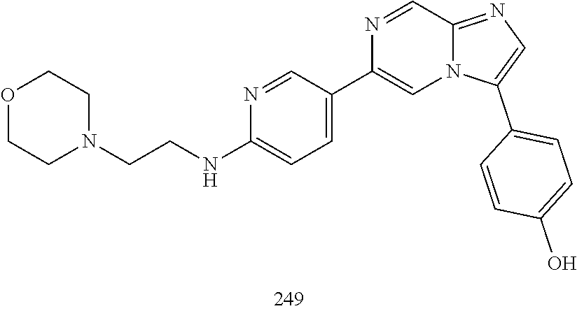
O1CCN(CCNC2=CC=C(C3=CN4C(=NC=C4C4=CC=C(O)C=C4)C=N3)C=N2)CC1
